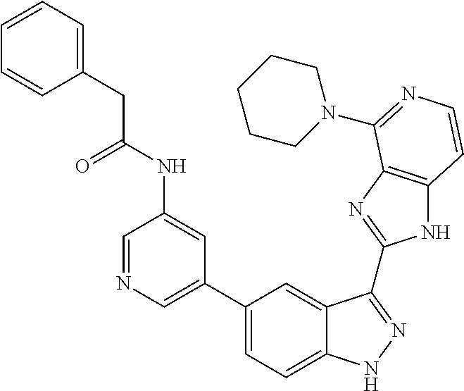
C1(C2=CN=CC(NC(=O)CC3=CC=CC=C3)=C2)=CC=C2C(=C1)C(C1=NC3=C(N1)C=CN=C3N1CCCCC1)=NN2
